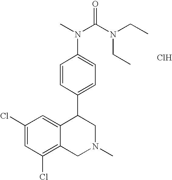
C1(Cl)=C2C(=CC(Cl)=C1)C(C1=CC=C(N(C(N(CC)CC)=O)C)C=C1)CN(C)C2.Cl
